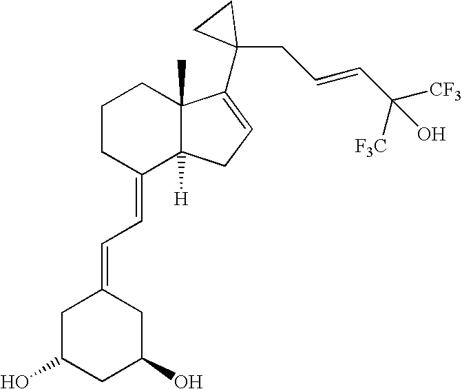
C1CCC(=CC=C2CC(O)CC(O)C2)C2([H])C1(C)C(C1(CC=CC(O)([CF3])[F3C])CC1)=CC2
